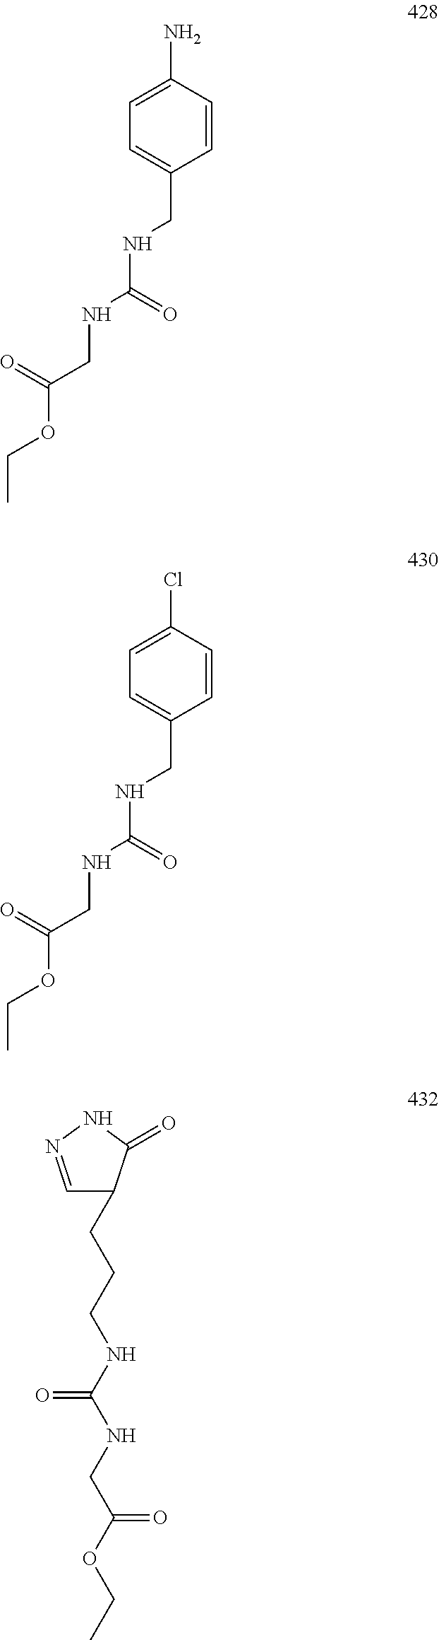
C1=CC(N)=CC=C1CNC(NCC(OCC)=O)=O.C1=CC(Cl)=CC=C1CNC(NCC(OCC)=O)=O.C1=NNC(=O)C1CCCNC(NCC(OCC)=O)=O
